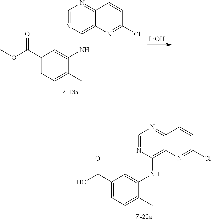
C1(C(OC)=O)=CC=C(C)C(NC2=C3C(=NC=N2)C=CC(Cl)=N3)=C1.[LiOH].C1(C(O)=O)=CC=C(C)C(NC2=C3C(=NC=N2)C=CC(Cl)=N3)=C1
